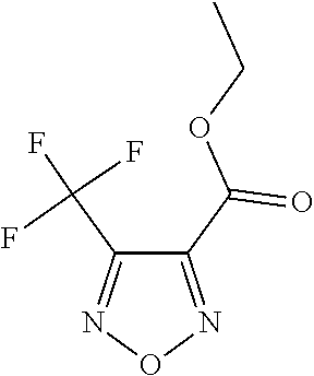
C1(C(=O)OCC)=NON=C1C(F)(F)F
